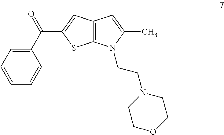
C1=CC=CC(C(=O)C2=CC3=C(S2)N(CCN2CCOCC2)C(C)=C3)=C1
